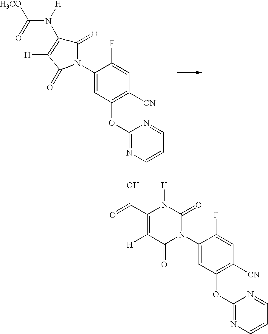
N1(C2=CC(OC3=NC=CC=N3)=C([CN])C=C2F)C(=O)C(N([H])C(=O)[H3CO])=C([H])C1=O.N1(C2=CC(OC3=NC=CC=N3)=C([CN])C=C2F)C(=O)N([H])C(C(=O)O)=C([H])C1=O
